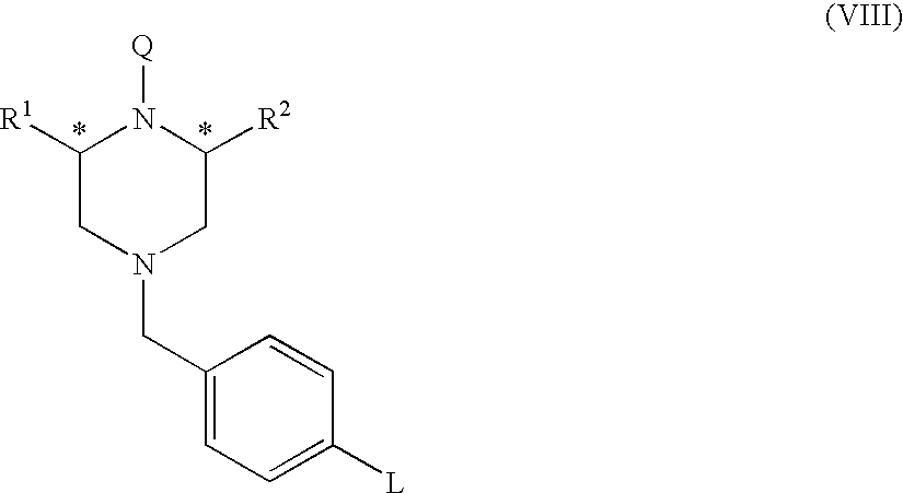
C1([R1])CN(CC2=CC=C([L])C=C2)CC([R2])N1[Q]
